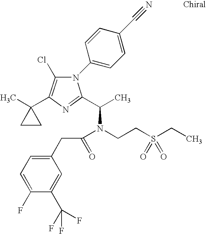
C1(C2=C(Cl)N(C3=CC=C(C#N)C=C3)C(C(C)N(CCS(CC)(=O)=O)C(CC3=CC=C(F)C(C(F)(F)F)=C3)=O)=N2)(C)CC1
